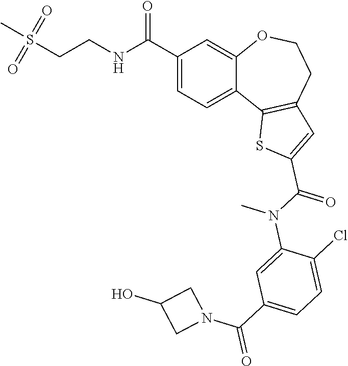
C1=C(C(NCCS(C)(=O)=O)=O)C=C2C(=C1)C1=C(CCO2)C=C(C(N(C)C2=CC(C(N3CC(O)C3)=O)=CC=C2Cl)=O)S1
